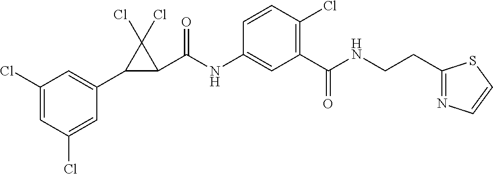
C1(Cl)=CC(Cl)=CC(C2C(C(NC3=CC(C(NCCC4=NC=CS4)=O)=C(Cl)C=C3)=O)C2(Cl)Cl)=C1
